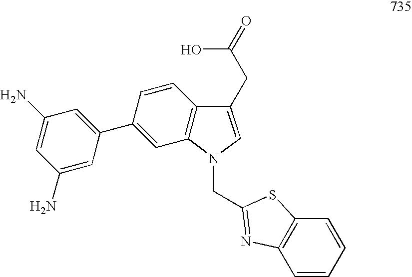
C1(N)=CC(C2=CC3=C(C=C2)C(CC(=O)O)=CN3CC2=NC3=C(C=CC=C3)S2)=CC(N)=C1
